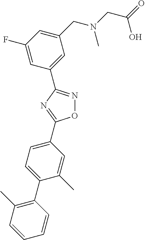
O1N=C(C2=CC(CN(CC(=O)O)C)=CC(F)=C2)N=C1C1=CC=C(C2=C(C)C=CC=C2)C(C)=C1
